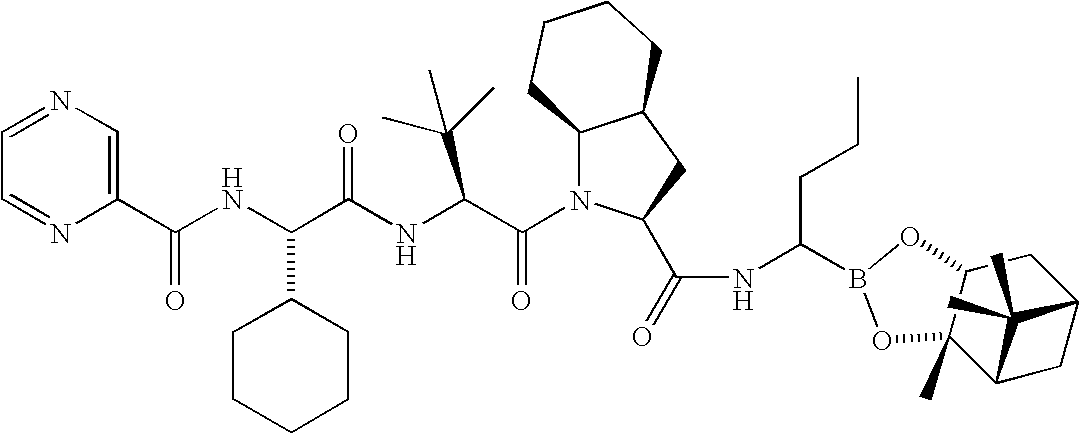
C1(C(NC(C(NC(C(N2C3C(CC2C(=O)NC(CCC)B2OC4C(C)(C5CC(C4)C5(C)C)O2)CCCC3)=O)C(C)(C)C)=O)C2CCCCC2)=O)=CN=CC=N1
